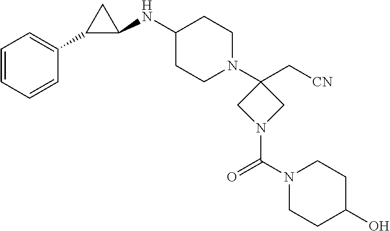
C1=CC=CC(C2C(NC3CCN(C4(C[CN])CN(C(N5CCC(O)CC5)=O)C4)CC3)C2)=C1
